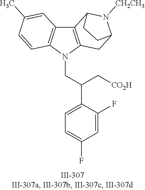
N1(CC(C2=CC=C(F)C=C2F)C[CO2H])C2=C(C3=C1C=CC(C)=C3)C1N([CH2CH3])C(C2)CC1
